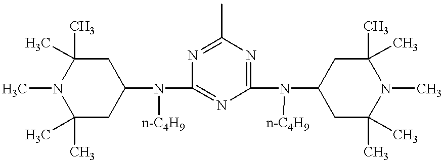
C1(C)(C)CC(N(C2=NC(N(C3CC(C)(C)N(C)C(C)(C)C3)[n-C4H9])=NC(C)=N2)[n-C4H9])CC(C)(C)N1C
